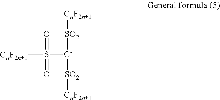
[CnF2n+1]S([C-]([SO2][CnF2n+1])[SO2][CnF2n+1])(=O)=O
